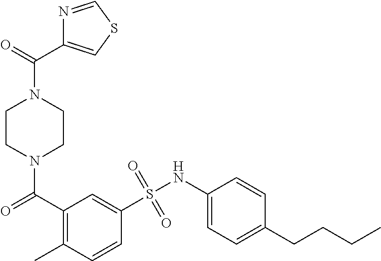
N1(C(C2=C(C)C=CC(S(NC3=CC=C(CCCC)C=C3)(=O)=O)=C2)=O)CCN(C(C2=CSC=N2)=O)CC1
